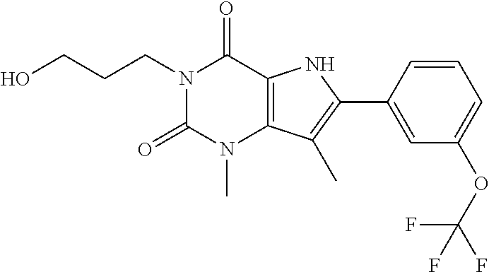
C12=C(C(C)=C(C3=CC(OC(F)(F)F)=CC=C3)N1)N(C)C(=O)N(CCCO)C2=O
